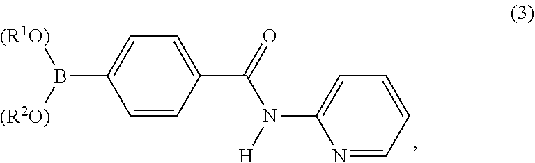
C1=CC(C(=O)N([H])C2=CC=CC=N2)=CC=C1B([(R2O)])[(R1O)]
